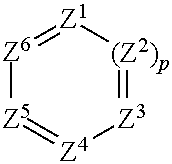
[Z6]1=[Z1][(Z2)p]=[Z3][Z4]=[Z5]1
